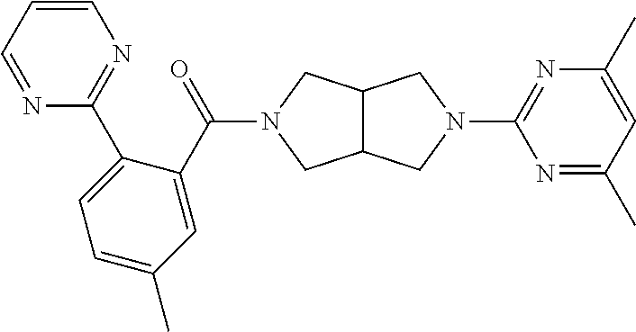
C1(C2=NC=CC=N2)=CC=C(C)C=C1C(=O)N1CC2C(CN(C3=NC(C)=CC(C)=N3)C2)C1
